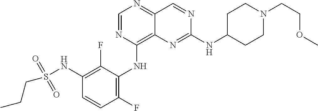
C1=NC(NC2=C(F)C=CC(NS(CCC)(=O)=O)=C2F)=C2C(=N1)C=NC(NC1CCN(CCOC)CC1)=N2
